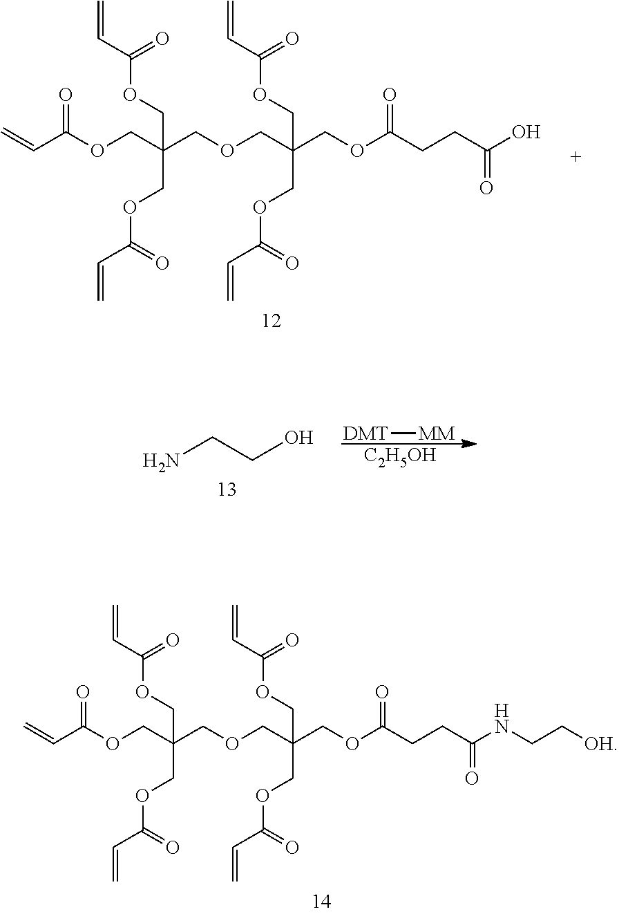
C=CC(OCC(COC(C=C)=O)(COC(C=C)=O)COCC(COC(CCC(=O)O)=O)(COC(C=C)=O)COC(C=C)=O)=O.C=CC(OCC(COC(C=C)=O)(COC(C=C)=O)COCC(COC(CCC(=O)NCC[OH])=O)(COC(C=C)=O)COC(C=C)=O)=O.[C2H5OH].NCCO.[DMT][MM]
